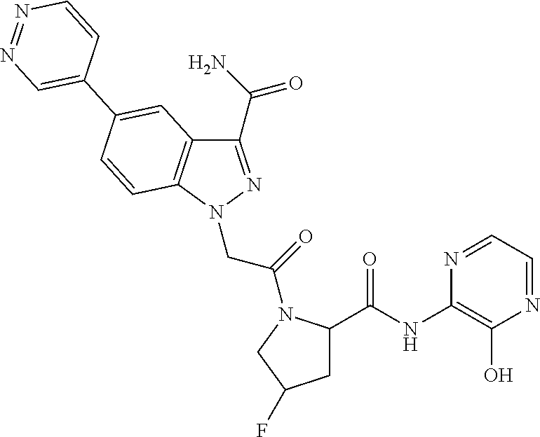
C1(C(N)=O)=NN(CC(=O)N2C(C(NC3=C(O)N=CC=N3)=O)CC(F)C2)C2=C1C=C(C1=CN=NC=C1)C=C2
